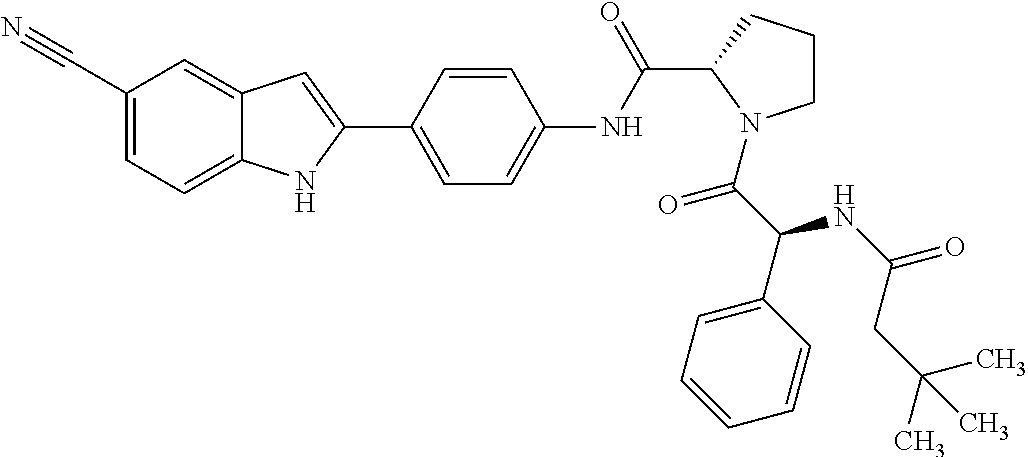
C1(C#N)=CC=C2C(=C1)C=C(C1=CC=C(NC(C3N(C(C(C4=CC=CC=C4)NC(=O)CC(C)(C)C)=O)CCC3)=O)C=C1)N2
